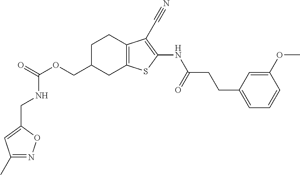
C(OCC1CC2=C(CC1)C(C#N)=C(NC(CCC1=CC=CC(OC)=C1)=O)S2)(=O)NCC1=CC(C)=NO1
